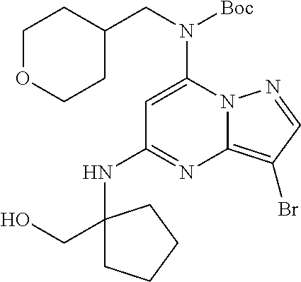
C1=C(N(CC2CCOCC2)[Boc])N2C(=C(Br)C=N2)N=C1NC1(CO)CCCC1
